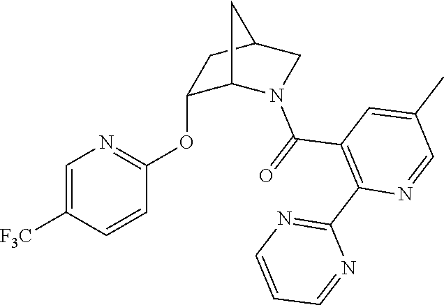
C1=C([F3C])C=CC(OC2C3N(C(=O)C4=C(C5=NC=CC=N5)N=CC(C)=C4)CC(C2)C3)=N1
